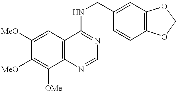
C12=C(C=C([MeO])C([MeO])=C1[OMe])C(NCC1=CC3=C(C=C1)OCO3)=NC=N2
